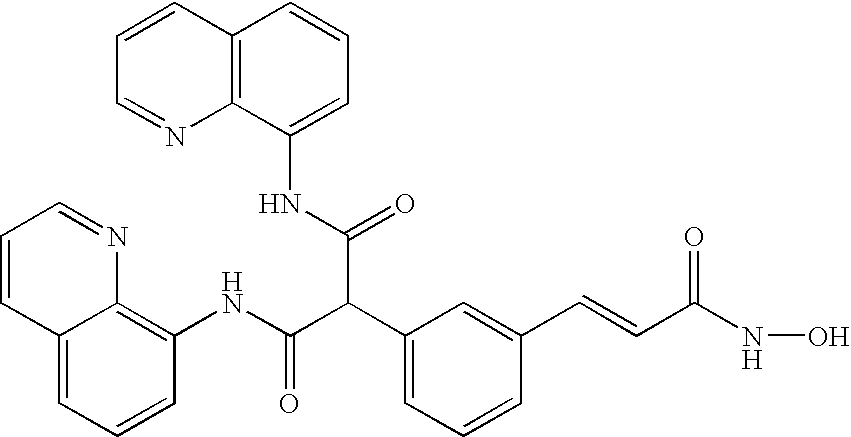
C(C1=CC=CC(C=CC(NO)=O)=C1)(C(NC1=C2C(=CC=C1)C=CC=N2)=O)C(NC1=CC=CC2=C1N=CC=C2)=O
